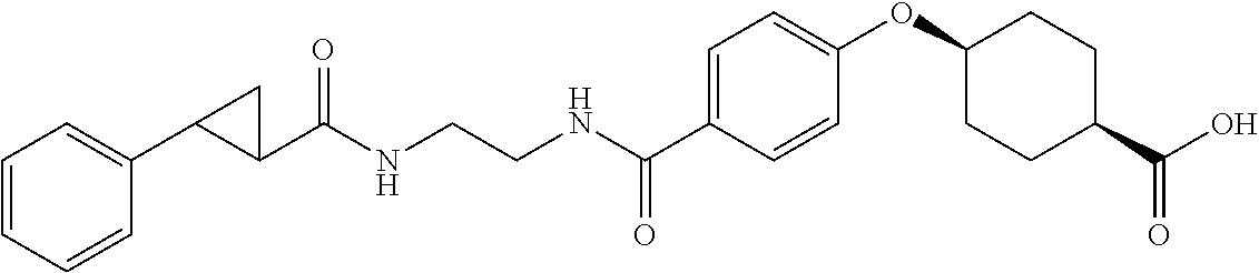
C1(C(NCCNC(C2=CC=C(OC3CCC(C(O)=O)CC3)C=C2)=O)=O)CC1C1=CC=CC=C1
